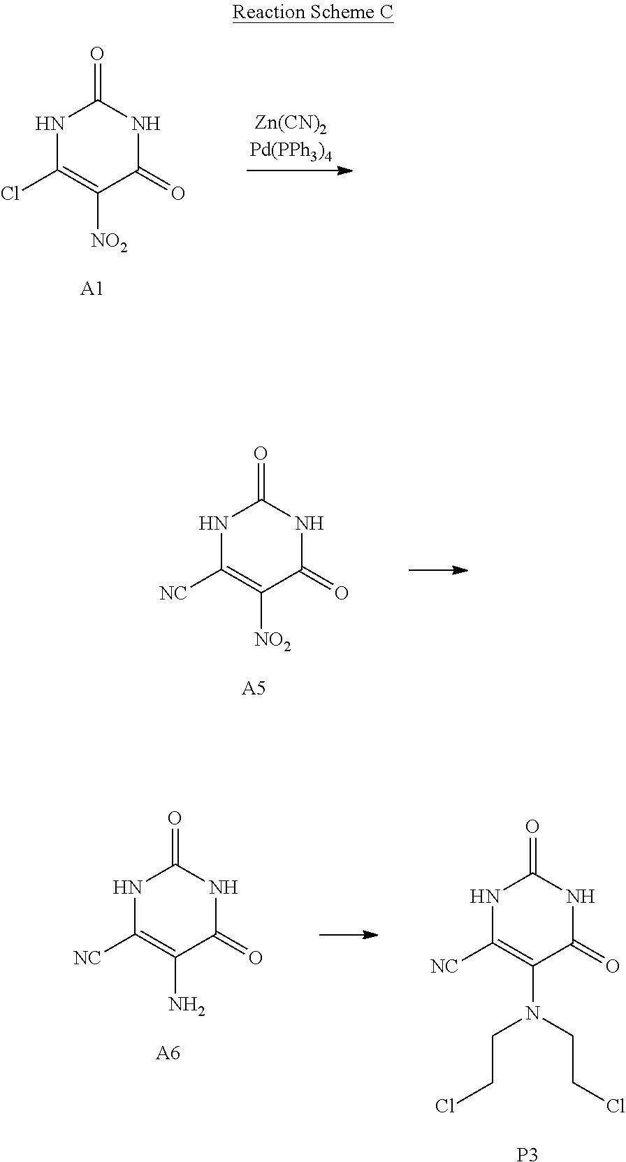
N1C(Cl)=C([NO2])C(=O)NC1=O.[A1].N1C([NC])=C([NO2])C(=O)NC1=O.[A5].N1C([NC])=C(N)C(=O)NC1=O.[A6].N1C([NC])=C(N(CCCl)CCCl)C(=O)NC1=O.[P3]
